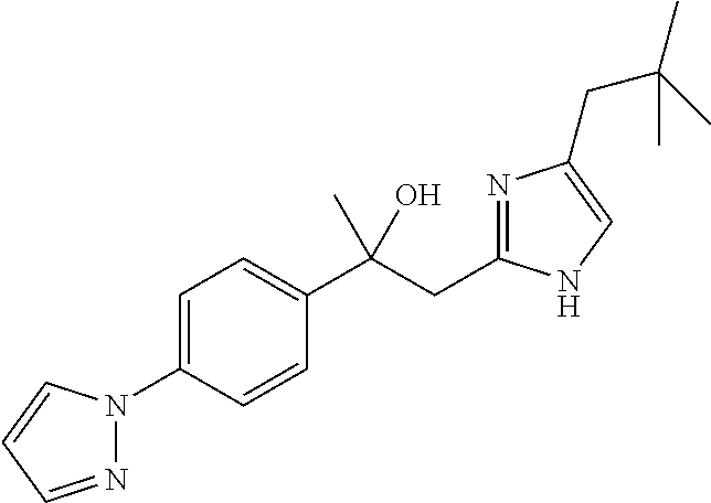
C1=C(N2N=CC=C2)C=CC(C(CC2=NC(CC(C)(C)C)=CN2)(O)C)=C1
